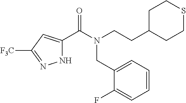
N1C(C(=O)N(CCC2CCSCC2)CC2=CC=CC=C2F)=CC([F3C])=N1
